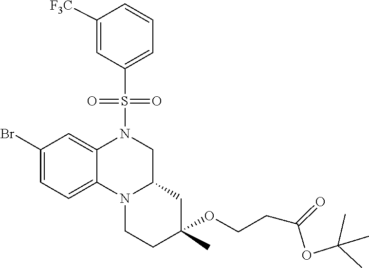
S(=O)(N1C2=CC(Br)=CC=C2N2C(C1)CC(OCCC(OC(C)(C)C)=O)(C)CC2)(=O)C1=CC=CC([F3C])=C1
